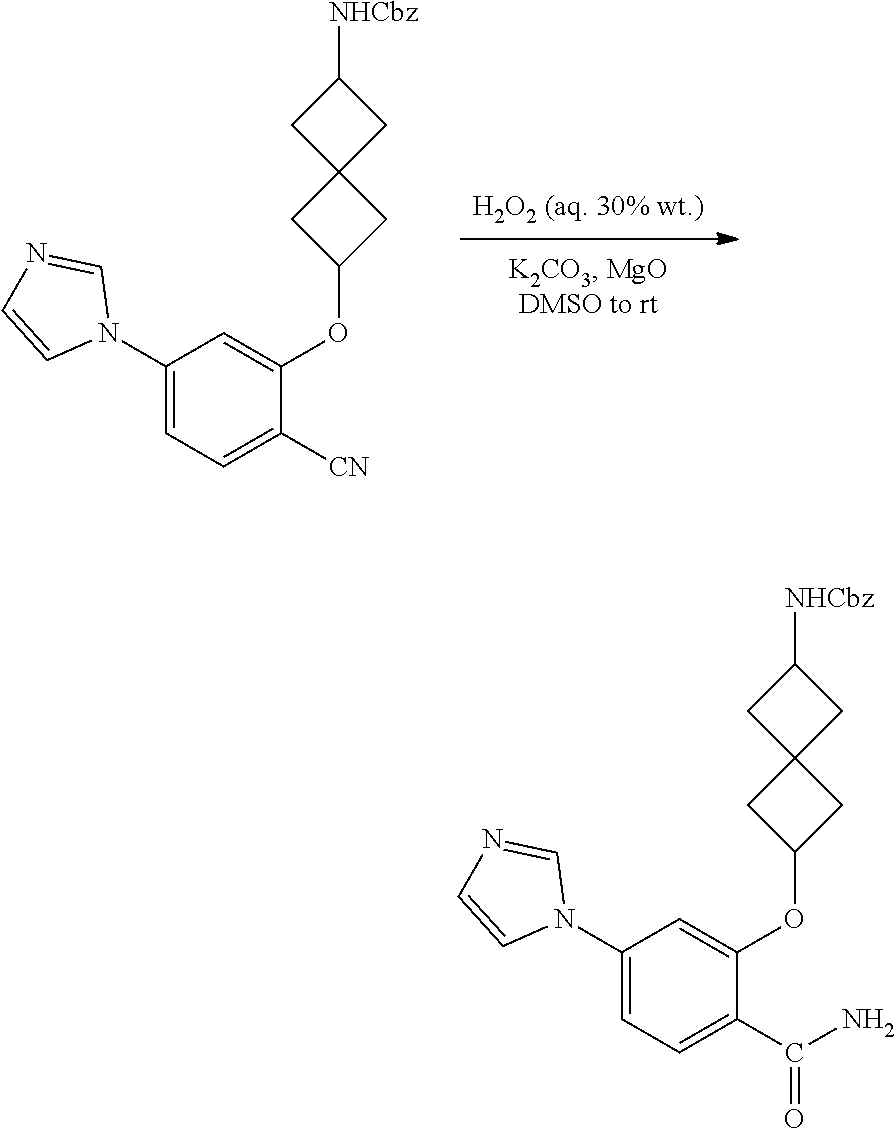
C1(N2C=NC=C2)=CC=C([CN])C(OC2CC3(C2)CC([NHCbz])C3)=C1.C1(N2C=NC=C2)=CC=C(C(N)=O)C(OC2CC3(C2)CC([NHCbz])C3)=C1
